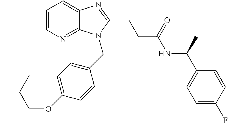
C1=CN=C2C(=C1)N=C(CCC(NC(C1=CC=C(F)C=C1)C)=O)N2CC1=CC=C(OCC(C)C)C=C1
